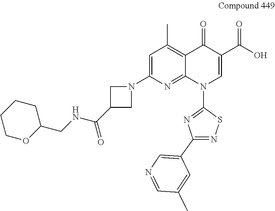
C1=C(N2CC(C(NCC3CCCCO3)=O)C2)N=C2C(=C1C)C(=O)C(C(O)=O)=CN2C1=NC(C2=CN=CC(C)=C2)=NS1
